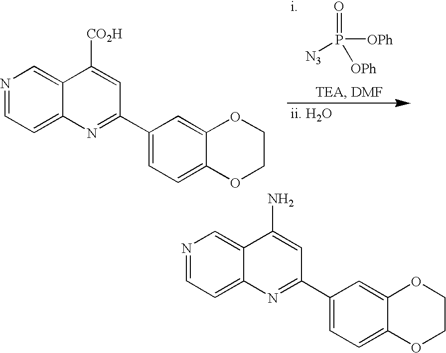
O=P([N3])([OPh])[OPh].[i].[ii. H2O].N1=CC=C2C(=C1)C([CO2H])=CC(C1=CC=C3C(=C1)OCCO3)=N2.N1=CC=C2C(=C1)C(N)=CC(C1=CC=C3C(=C1)OCCO3)=N2
